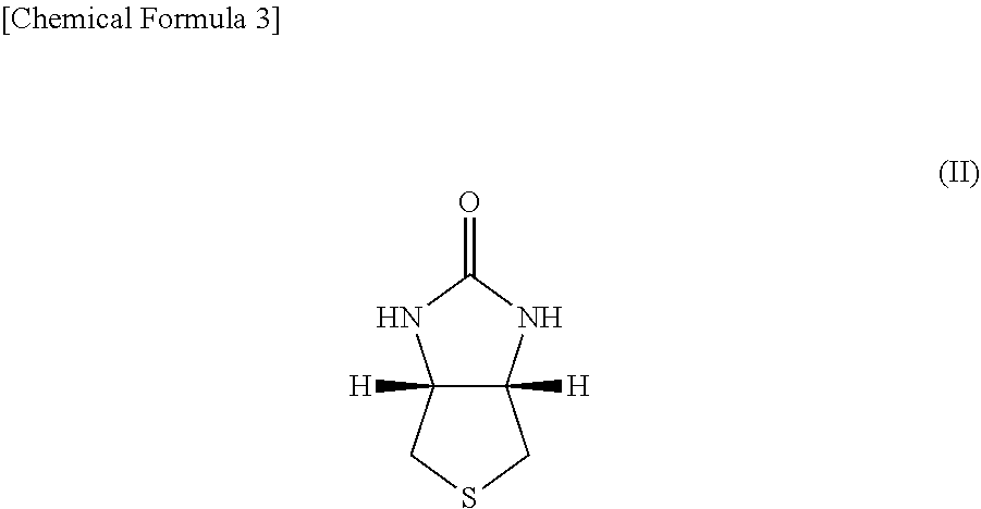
C12([H])C([H])(NC(=O)N1)CSC2
